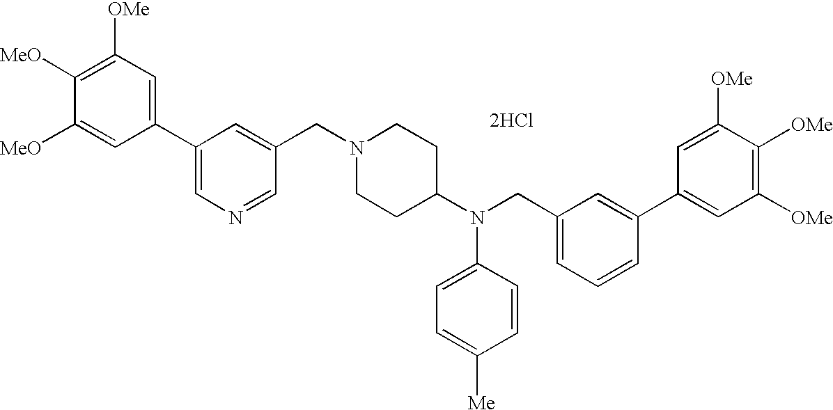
[2HCl].C1([OMe])=C([MeO])C([MeO])=CC(C2=CN=CC(CN3CCC(N(CC4=CC=CC(C5=CC([OMe])=C([OMe])C([OMe])=C5)=C4)C4=CC=C([Me])C=C4)CC3)=C2)=C1
